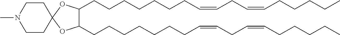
C1(CCCCCCCC=CCC=CCCCCC)C(CCCCCCCC=CCC=CCCCCC)OC2(O1)CCN(C)CC2
